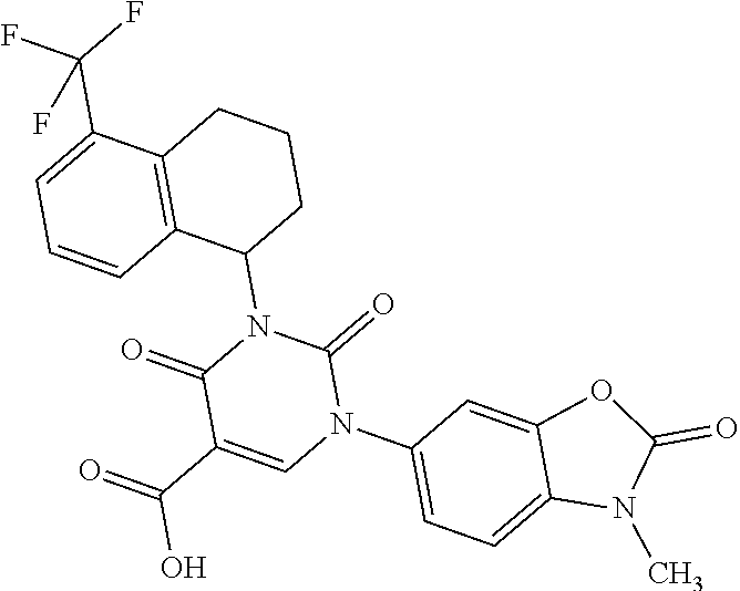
C12=CC=C(N3C(=O)N(C4CCCC5=C4C=CC=C5C(F)(F)F)C(=O)C(C(=O)O)=C3)C=C1OC(=O)N2C
